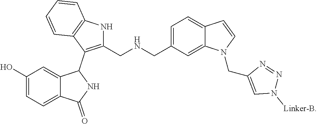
C1(O)=CC=C2C(=C1)C(C1=C(CNCC3=CC=C4C(=C3)N(CC3=CN([Linker-B])N=N3)C=C4)NC3=C1C=CC=C3)NC2=O
